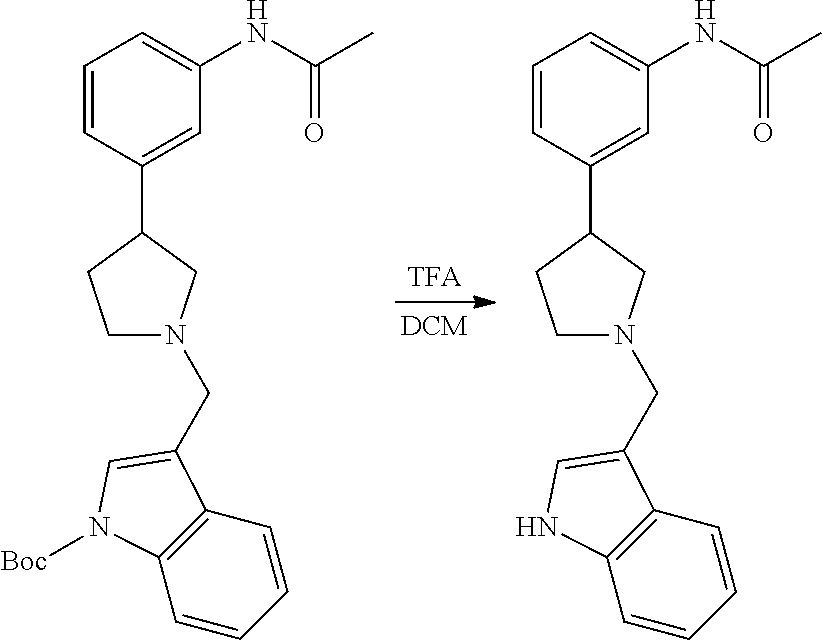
C1=CC(C2CCN(CC3=CN([Boc])C4=C3C=CC=C4)C2)=CC(NC(=O)C)=C1.C1=CC(C2CCN(CC3=CNC4=C3C=CC=C4)C2)=CC(NC(=O)C)=C1
